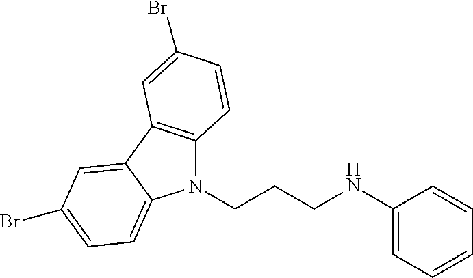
N1(CCCNC2=CC=CC=C2)C2=C(C3=CC(Br)=CC=C13)C=C(Br)C=C2
